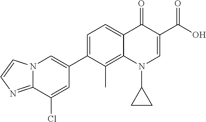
C12=NC=CN1C=C(C1=CC=C3C(=C1C)N(C1CC1)C=C(C(=O)O)C3=O)C=C2Cl
